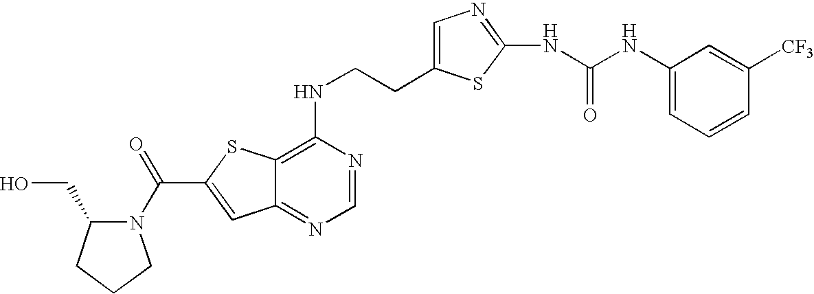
C12=NC=NC(NCCC3=CN=C(NC(NC4=CC=CC([CF3])=C4)=O)S3)=C1SC(C(=O)N1C(CO)CCC1)=C2
